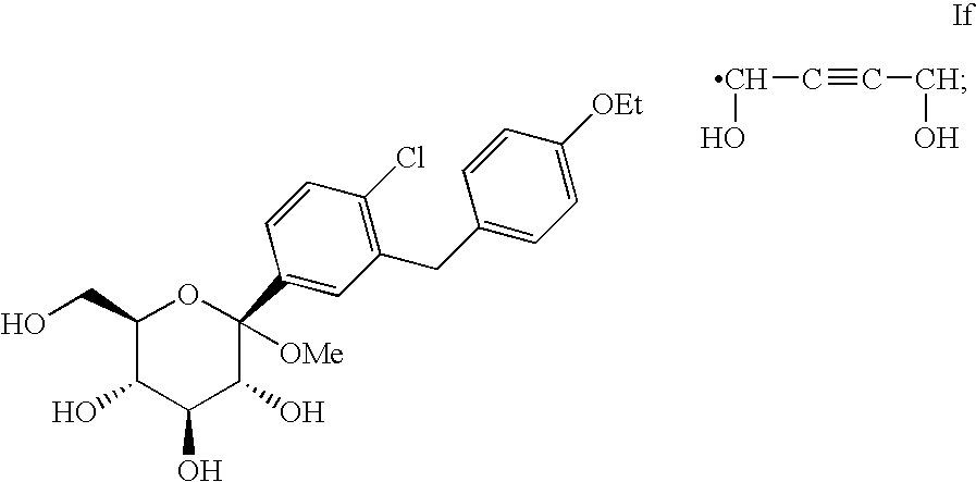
C1(CO)C(O)C(O)C(O)C([OMe])(C2=CC(CC3=CC=C([OEt])C=C3)=C(Cl)C=C2)O1.C(C#CCO)O
